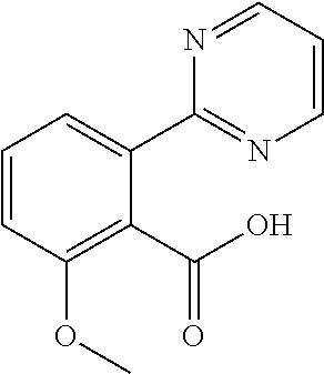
C1=CC(OC)=C(C(O)=O)C(C2=NC=CC=N2)=C1
